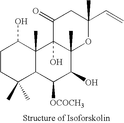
C1CC(C)(C)C2C(C)(C1O)C1(O)C(C)(C(O)C2[OCOCH3])OC(C=C)(C)CC1=O
